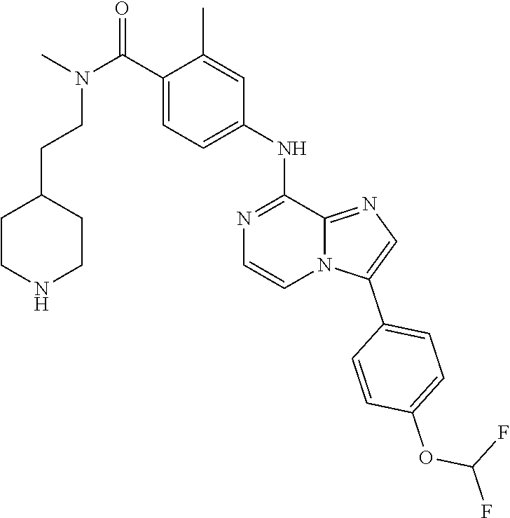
C1(CCN(C)C(C2=CC=C(NC3=NC=CN4C3=NC=C4C3=CC=C(OC(F)F)C=C3)C=C2C)=O)CCNCC1
